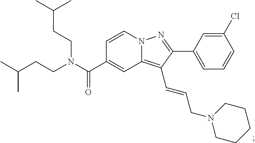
N12C(=C(C=CCN3CCCCC3)C(C3=CC=CC(Cl)=C3)=N1)C=C(C(N(CCC(C)C)CCC(C)C)=O)C=C2
